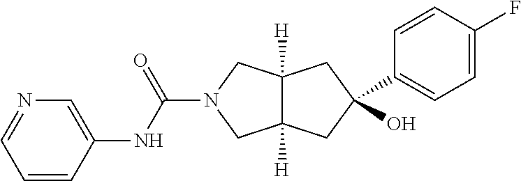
C12([H])C([H])(CC(O)(C3=CC=C(F)C=C3)C1)CN(C(NC1=CN=CC=C1)=O)C2
